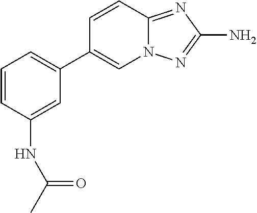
C1=CC2=NC(N)=NN2C=C1C1=CC=CC(NC(C)=O)=C1
